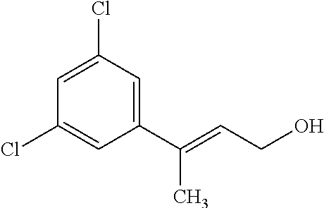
C1(C(=CCO)C)=CC(Cl)=CC(Cl)=C1
